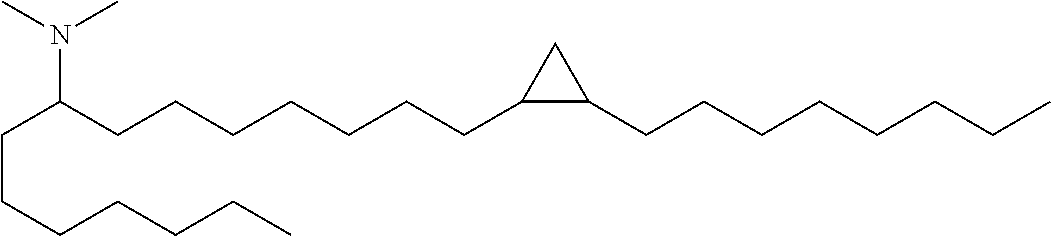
N(C(CCCCCCCC1C(CCCCCCCC)C1)CCCCCCC)(C)C
